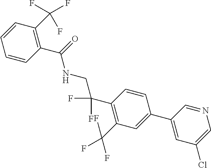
C1(C2=CC(Cl)=CN=C2)=CC(C(F)(F)F)=C(C(F)(F)CNC(C2=C(C(F)(F)F)C=CC=C2)=O)C=C1
